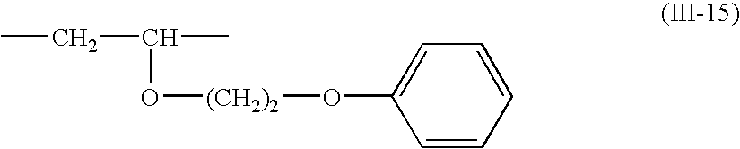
O(C1=CC=CC=C1)[(CH2)2]OC(CC)C
